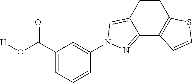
C1=C(C(O[H])=O)C=C(N2C=C3CCC4=C(C3=N2)C=CS4)C=C1
